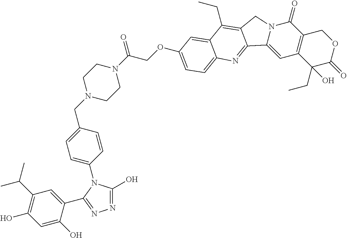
C(OC1=CC=C2C(=C1)C(CC)=C1CN3C(=O)C4=C(C(O)(CC)C(=O)OC4)C=C3C1=N2)C(N1CCN(CC2=CC=C(N3C(O)=NN=C3C3=CC(C(C)C)=C(O)C=C3O)C=C2)CC1)=O
